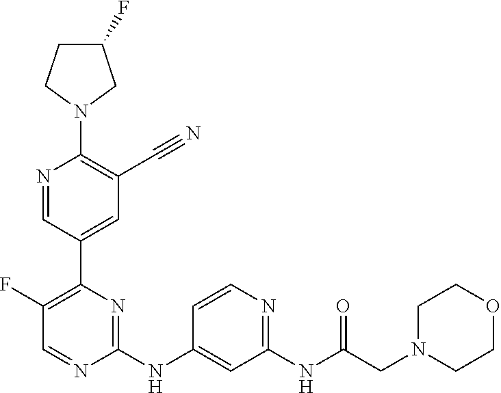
C1(F)CCN(C2=C(C#N)C=C(C3=C(F)C=NC(NC4=CC(NC(CN5CCOCC5)=O)=NC=C4)=N3)C=N2)C1
